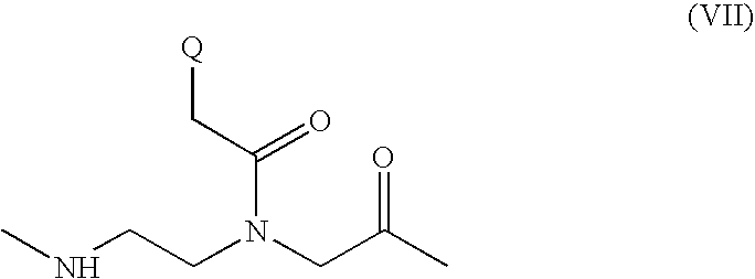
C(N(CC(C)=O)C(C[Q])=O)CNC
